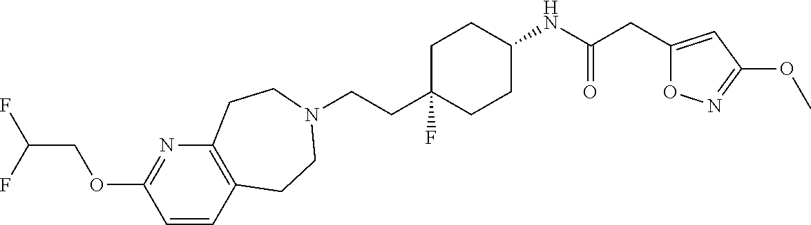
C12=C(C=CC(OCC(F)F)=N1)CCN(CCC1(F)CCC(NC(=O)CC3=CC(OC)=NO3)CC1)CC2
